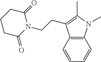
C1(=O)CCCC(=O)N1CCC1=C(C)N(C)C2=C1C=CC=C2
